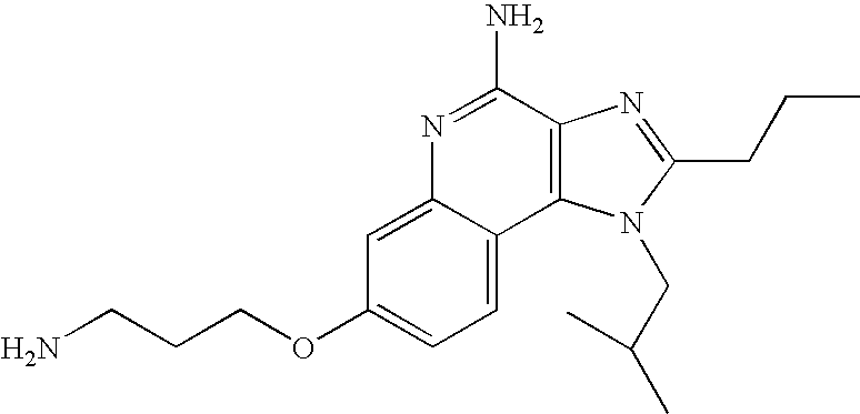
C1=C2C(=CC=C1OCCCN)C1=C(C(N)=N2)N=C(CCC)N1CC(C)C
